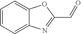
C12=CC=CC=C1N=C(C=O)O2
